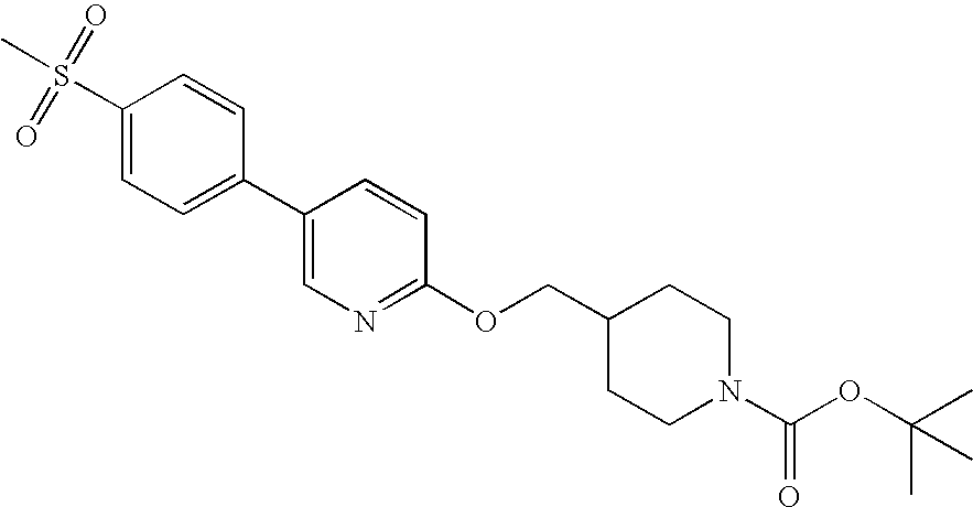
C1(S(C)(=O)=O)=CC=C(C2=CN=C(OCC3CCN(C(=O)OC(C)(C)C)CC3)C=C2)C=C1
